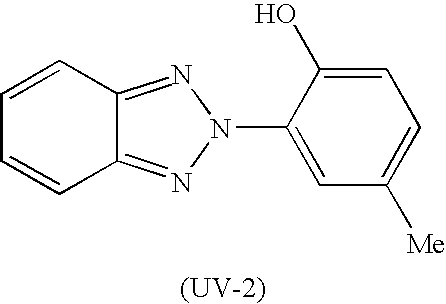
C1=C(O)C(N2N=C3C(=N2)C=CC=C3)=CC([Me])=C1.[(UV-2)]
